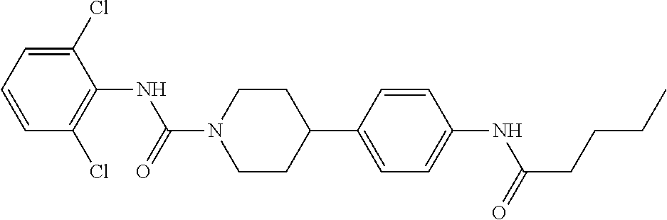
C1(Cl)=CC=CC(Cl)=C1NC(N1CCC(C2=CC=C(NC(CCCC)=O)C=C2)CC1)=O
